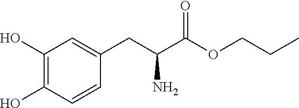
C1(O)=C(O)C=CC(CC(C(OCCC)=O)N)=C1
